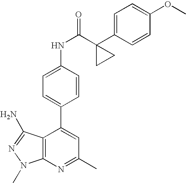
C1=C(NC(=O)C2(C3=CC=C(OC)C=C3)CC2)C=CC(C2=CC(C)=NC3=C2C(N)=NN3C)=C1
